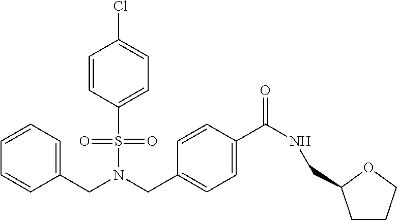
C1=CC(S(N(CC2=CC=C(C(NCC3CCCO3)=O)C=C2)CC2=CC=CC=C2)(=O)=O)=CC=C1Cl
